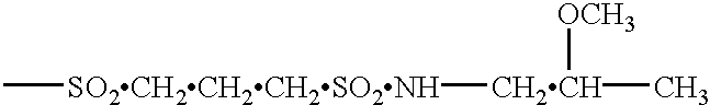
C[SO2CH2CH2CH2SO2NH][CH2CH]([OCH3])C
